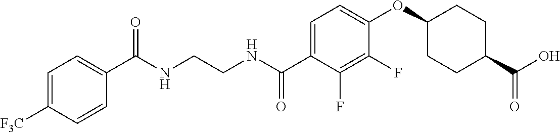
C(NCCNC(C1=CC=C(OC2CCC(C(O)=O)CC2)C(F)=C1F)=O)(=O)C1=CC=C([F3C])C=C1
